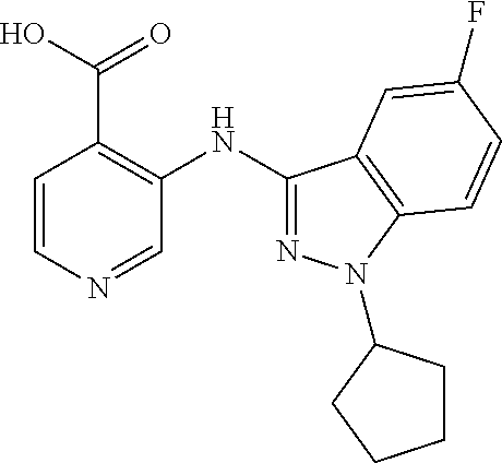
C1(NC2=C(C(O)=O)C=CN=C2)=NN(C2CCCC2)C2=C1C=C(F)C=C2
